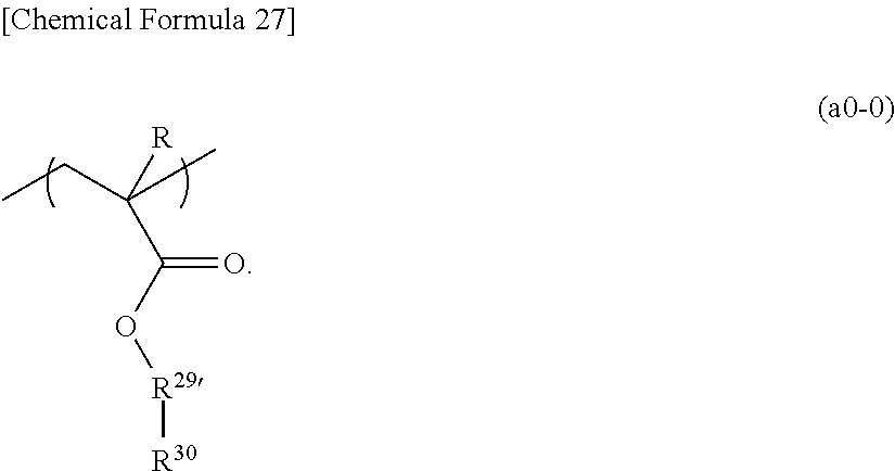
CCC(C)([R])C(O[R29][R30])=O
